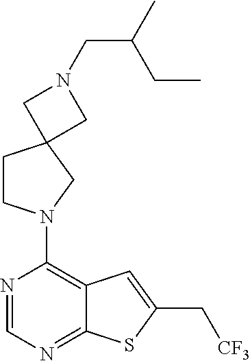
N1=CN=C2C(=C1N1CCC3(C1)CN(CC(C)CC)C3)C=C(C[CF3])S2
